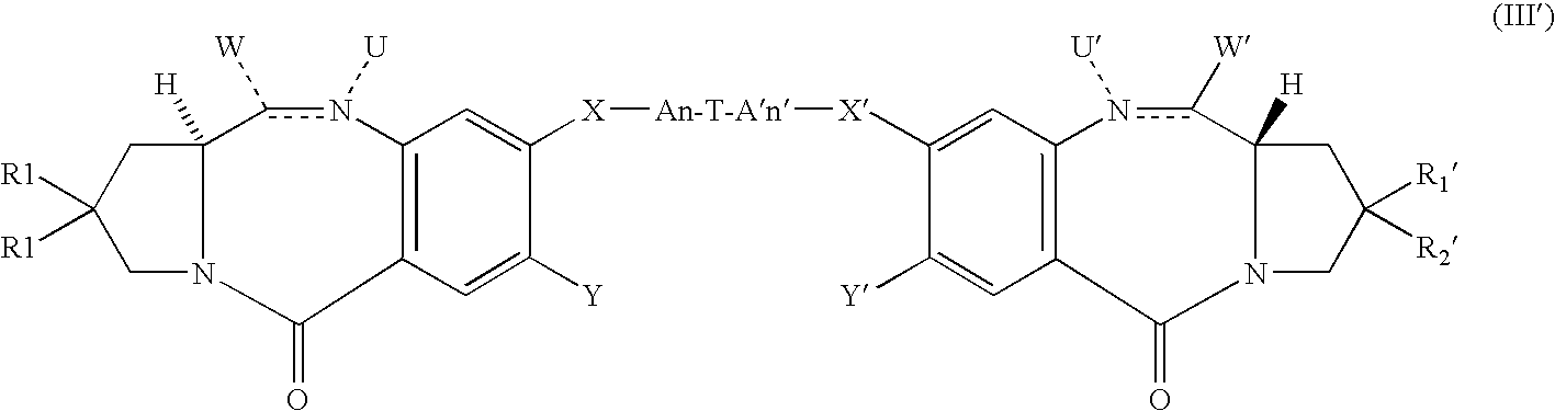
C12([H])CC([R1])([R1])CN1C(=O)C1=C(n([U])c2[W])C=C([X][An-T-An][X]C2=CC3=C(C(=O)N4C([H])(CC([R1])([R2])C4)c([W])n3[U])C=C2[Y])C([Y])=C1
